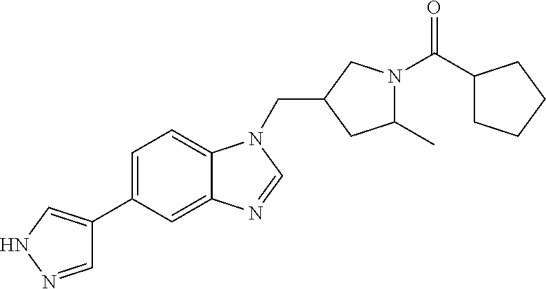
C1(CN2C3=CC=C(C4=CNN=C4)C=C3N=C2)CC(C)N(C(C2CCCC2)=O)C1
